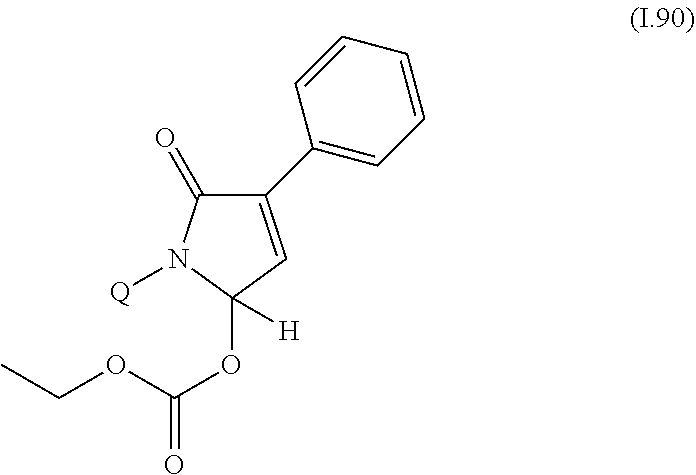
C1(=O)N([Q])C(OC(OCC)=O)([H])C=C1C1=CC=CC=C1
